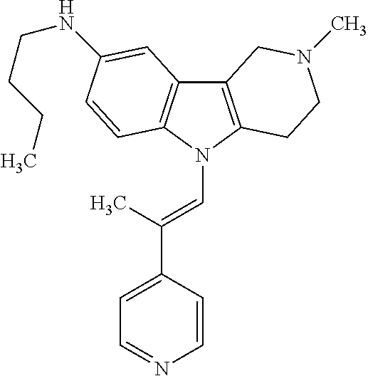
C12=C(N(C=C(C3=CC=NC=C3)C)C3=C1C=C(NCCCC)C=C3)CCN(C)C2
